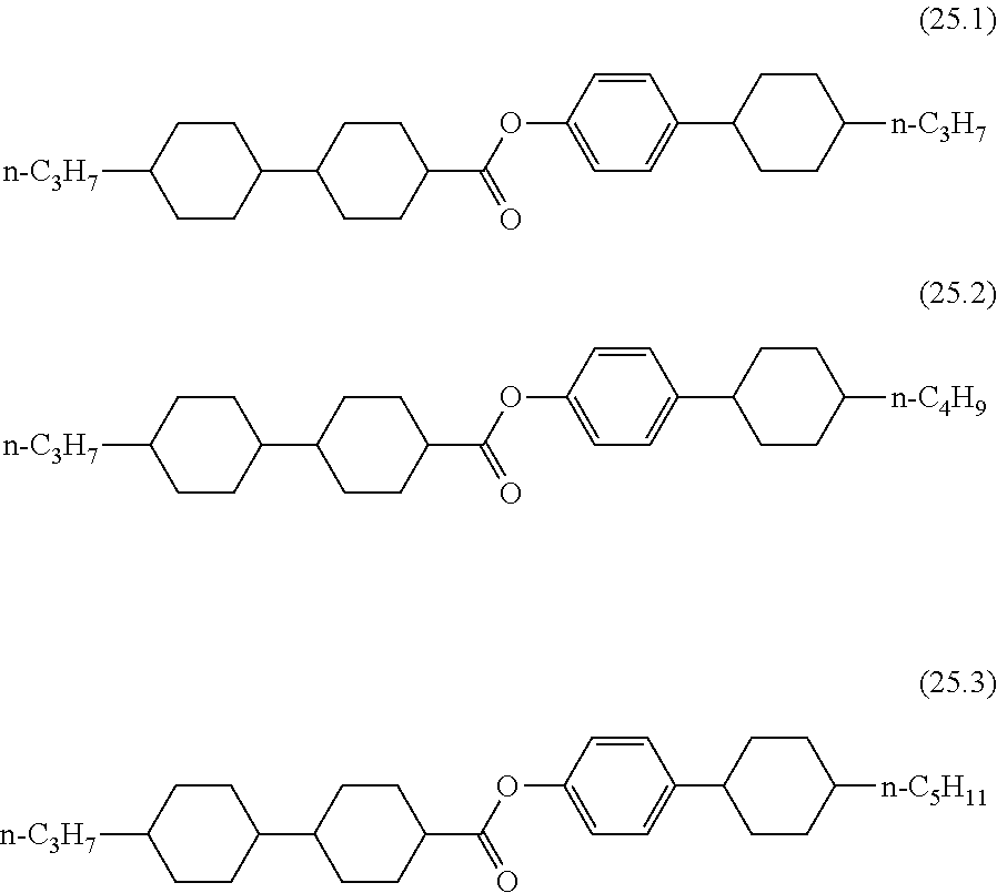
[n-C3H7]C1CCC(C2CCC(C(OC3=CC=C(C4CCC([n-C3H7])CC4)C=C3)=O)CC2)CC1.[n-C3H7]C1CCC(C2CCC(C(OC3=CC=C(C4CCC([n-C4H9])CC4)C=C3)=O)CC2)CC1.[n-C3H7]C1CCC(C2CCC(C(OC3=CC=C(C4CCC([n-C5H11])CC4)C=C3)=O)CC2)CC1
